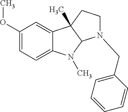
C1(OC)=CC=C2C(=C1)C1(C)C(N2C)N(CC2=CC=CC=C2)CC1
